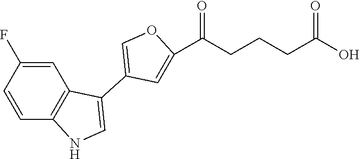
C1=C(C(CCCC(O)=O)=O)OC=C1C1=CNC2=C1C=C(F)C=C2
